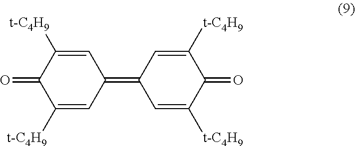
C1([t-C4H9])=CC(=C2C=C([t-C4H9])C(=O)C([t-C4H9])=C2)C=C([t-C4H9])C1=O
